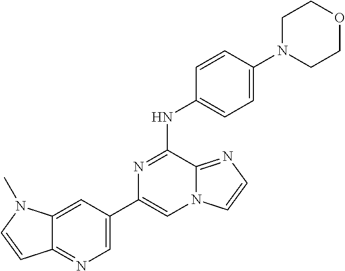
C1(C2=CN=C3C(=C2)N(C)C=C3)=CN2C(=NC=C2)C(NC2=CC=C(N3CCOCC3)C=C2)=N1
